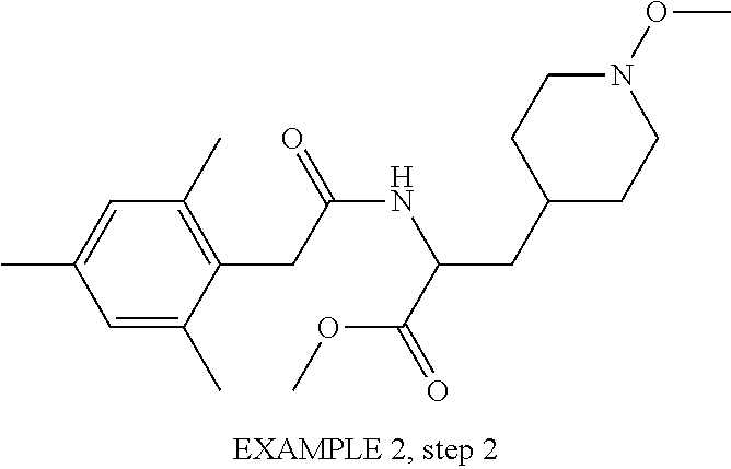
C1=C(C)C=C(C)C(CC(NC(CC2CCN(OC)CC2)C(=O)OC)=O)=C1C
